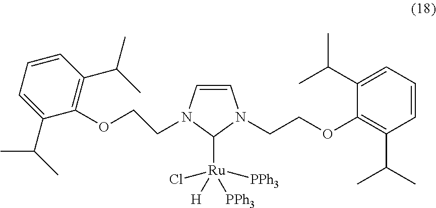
C1=CN(CCOC2=C(C(C)C)C=CC=C2C(C)C)C([Ru](Cl)([PPh3])([H])[PPh3])N1CCOC1=C(C(C)C)C=CC=C1C(C)C
